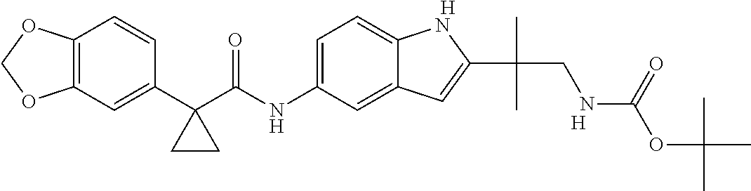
C12=C(C=C(C3(C(NC4=CC=C5C(=C4)C=C(C(C)(CNC(=O)OC(C)(C)C)C)N5)=O)CC3)C=C1)OCO2.[H].[H]
